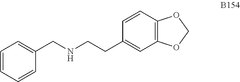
O1COC2=C1C=CC(CCNCC1=CC=CC=C1)=C2
